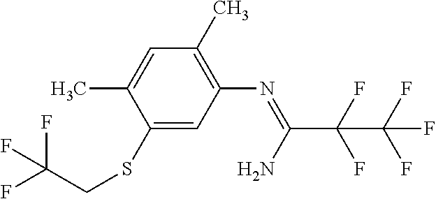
C1(C)=C(N=C(C(F)(F)C(F)(F)F)N)C=C(SCC(F)(F)F)C(C)=C1
